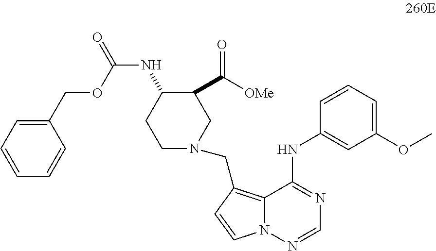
C1(COC(NC2CCN(CC3=C4N(C=C3)N=CN=C4NC3=CC(OC)=CC=C3)CC2C(=O)[OMe])=O)=CC=CC=C1
